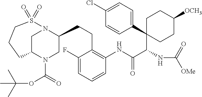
C1CC([OCH3])CCC1(C(NC(=O)[OMe])C(NC1=C(CCC2N3CC(N(C(=O)OC(C)(C)C)C2)CCCS3(=O)=O)C(F)=CC=C1)=O)C1=CC=C(Cl)C=C1
